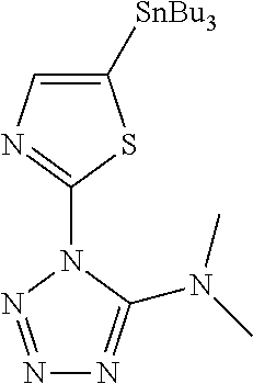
C1=C([SnBu3])SC(N2C(N(C)C)=NN=N2)=N1
